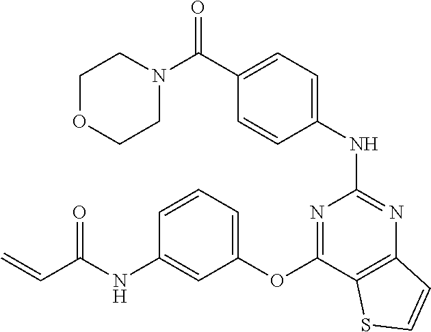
C(C1=CC=C(NC2=NC3=C(C(OC4=CC=CC(NC(C=C)=O)=C4)=N2)SC=C3)C=C1)(N1CCOCC1)=O
